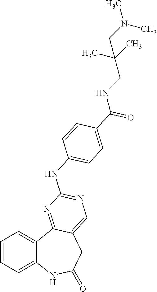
C1=CC=C2C(=C1)C1=NC(NC3=CC=C(C(=O)NCC(C)(C)CN(C)C)C=C3)=NC=C1CC(=O)N2
